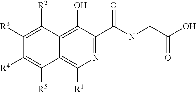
C12=C(O)C(C(NCC(O)=O)=O)=NC([R1])=C1C([R5])=C([R4])C([R3])=C2[R2]
